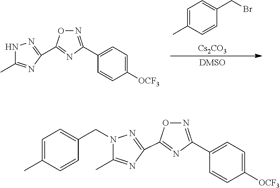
C1(CBr)=CC=C(C)C=C1.[DMSO].N1C(C)=NC(C2=NC(C3=CC=C([OCF3])C=C3)=NO2)=N1.[Cs2CO3].C1(C)=NC(C2=NC(C3=CC=C([OCF3])C=C3)=NO2)=NN1CC1=CC=C(C)C=C1
